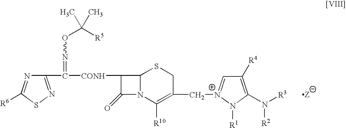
C1(C([CONH]C2C(=O)N3C2SCC(C[N+]2=CC([R4])=C(N([R3])[R2])N2[R1])=C3[R10])=NOC([R5])(C)C)=NSC([R6])=N1
